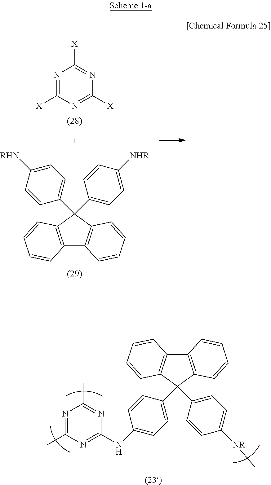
C12=C(C=CC=C1)C(C1=CC=C(NC3=NC(C)=NC(C)=N3)C=C1)(C1=CC=C([NR]C)C=C1)C1=C2C=CC=C1.N1=C([X])N=C([X])N=C1[X].C12=C(C=CC=C1)C(C1=CC=C([RHN])C=C1)(C1=CC=C([NHR])C=C1)C1=C2C=CC=C1
